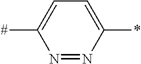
N1=NC(*)=CC=C1[#]
